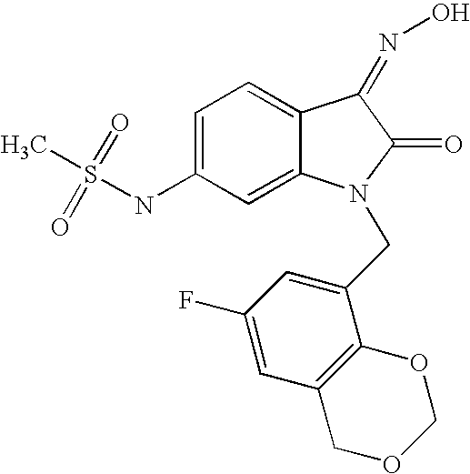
C1=C(NS(C)(=O)=O)C=C2C(=C1)C(=NO)C(=O)N2CC1=CC(F)=CC2=C1OCOC2
